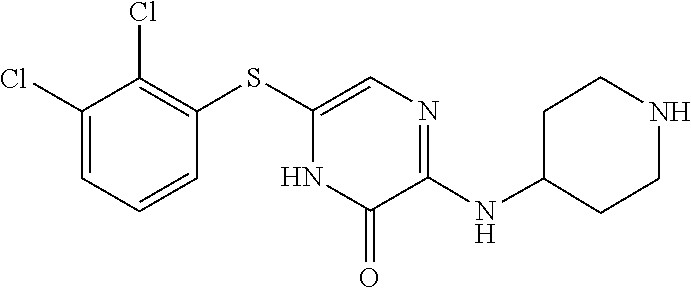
N(C1=NC=C(SC2=C(Cl)C(Cl)=CC=C2)NC1=O)C1CCNCC1
